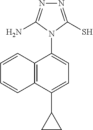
C12=C(C(C3CC3)=CC=C1N1C(S)=NN=C1N)C=CC=C2
